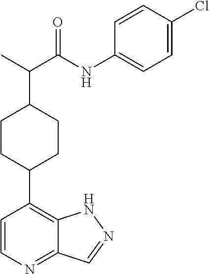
C1CC(C2=C3C(=NC=C2)C=NN3)CCC1C(C(=O)NC1=CC=C(Cl)C=C1)C
